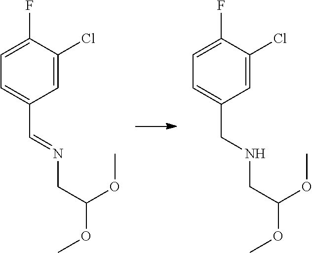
C1=C(Cl)C(F)=CC=C1C=NCC(OC)OC.C1=C(Cl)C(F)=CC=C1CNCC(OC)OC
